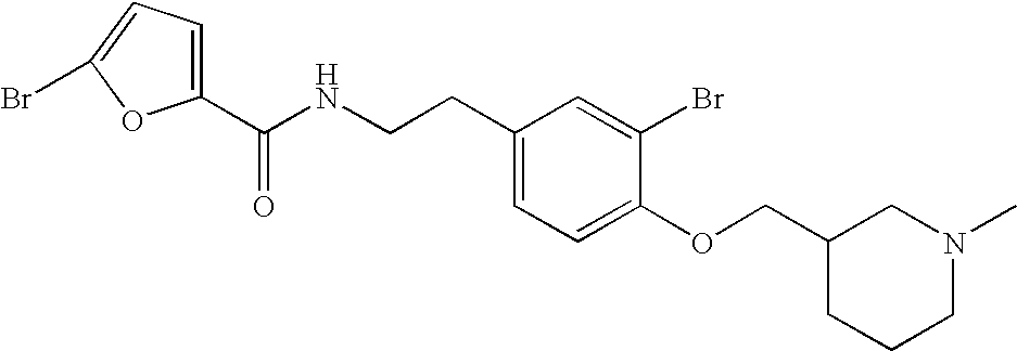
C1(C(NCCC2=CC=C(OCC3CCCN(C)C3)C(Br)=C2)=O)=CC=C(Br)O1
